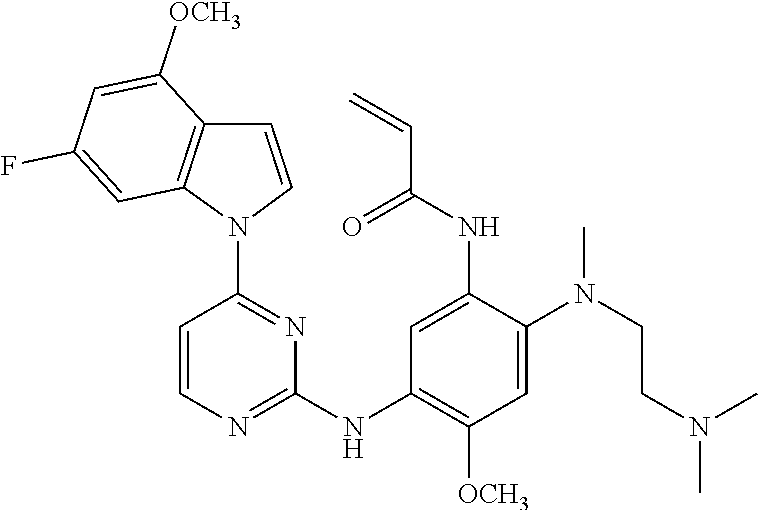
C1=CC(N2C=CC3=C2C=C(F)C=C3[OCH3])=NC(NC2=C([OCH3])C=C(N(CCN(C)C)C)C(NC(C=C)=O)=C2)=N1
